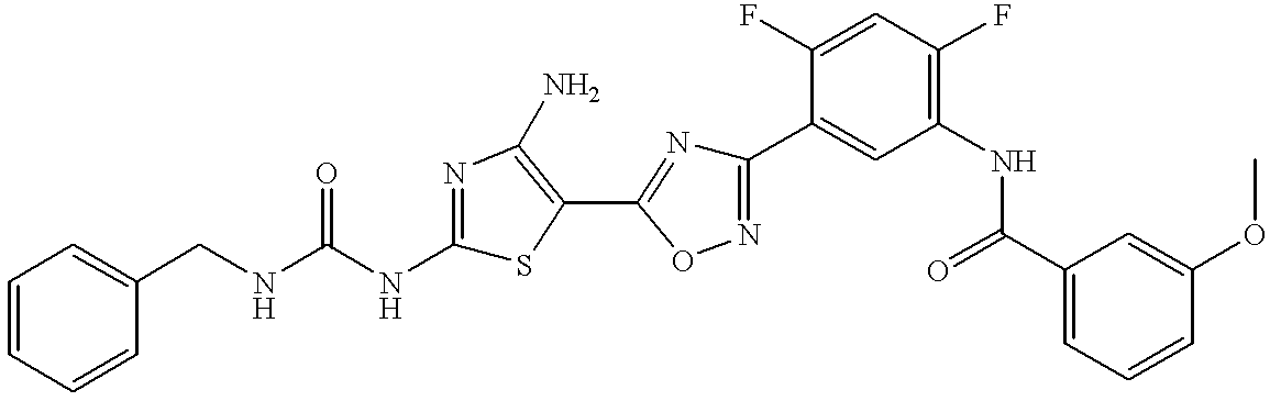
C1(CNC(NC2=NC(N)=C(C3=NC(C4=CC(NC(C5=CC=CC(OC)=C5)=O)=C(F)C=C4F)=NO3)S2)=O)=CC=CC=C1
